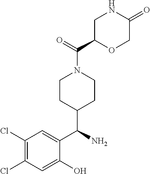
C1(Cl)=C(Cl)C=C(O)C(C(N)C2CCN(C(=O)C3OCC(=O)NC3)CC2)=C1
